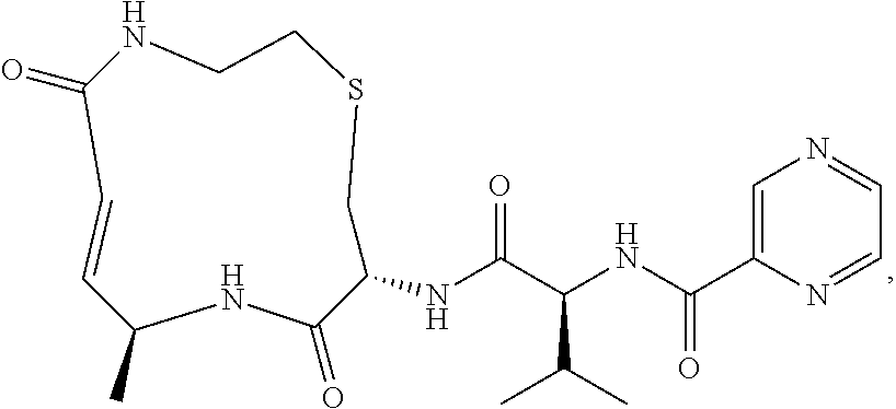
C1CNC(=O)C=CC(C)NC(=O)C(NC(C(NC(=O)C2=CN=CC=N2)C(C)C)=O)CS1
